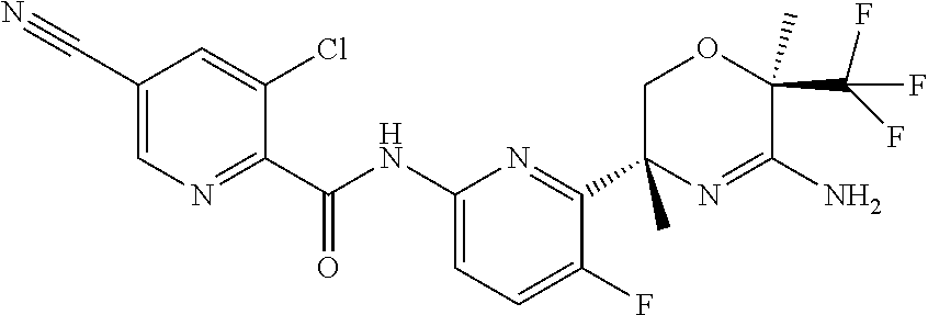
C1(C#N)=CN=C(C(NC2=CC=C(F)C(C3(C)N=C(N)C(C(F)(F)F)(C)OC3)=N2)=O)C(Cl)=C1
